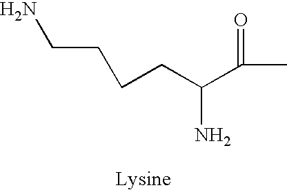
NCCCCC(N)C(C)=O
